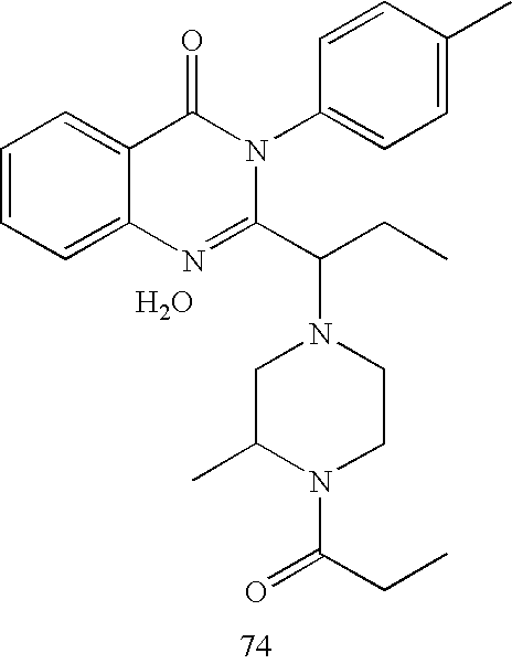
C1(N2C(=O)C3=CC=CC=C3N=C2C(N2CC(C)N(C(CC)=O)CC2)CC)=CC=C(C)C=C1.O
